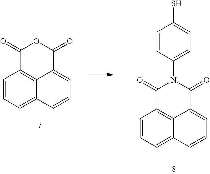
C1(=O)C2=C3C(=CC=CC3=CC=C2)C(=O)O1.C1(=O)C2=C3C(=CC=CC3=CC=C2)C(=O)N1C1=CC=C(S)C=C1
